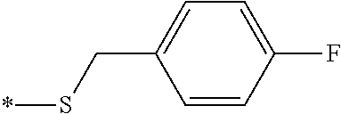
C1=CC(F)=CC=C1CS*
